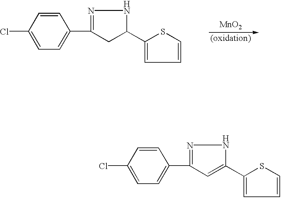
C1(C2=NNC(C3=CC=CS3)=C2)=CC=C(Cl)C=C1.C1(C2=NNC(C3=CC=CS3)C2)=CC=C(Cl)C=C1.[MnO2]
